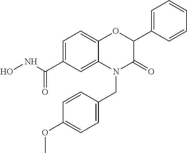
C1=C(C(NO)=O)C=C2C(=C1)OC(C1=CC=CC=C1)C(=O)N2CC1=CC=C(OC)C=C1
